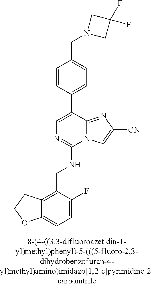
C12=CC=C(F)C(CNC3=NC=C(C4=CC=C(CN5CC(F)(F)C5)C=C4)C4=NC([CN])=CN34)=C1CCO2
